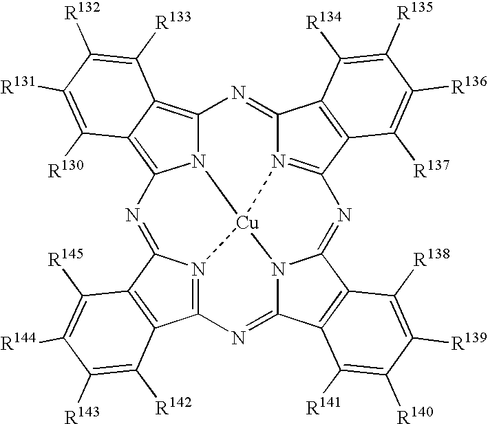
C12=N3C(=NC4=C5C(=C6N4[Cu]34N3C(=N1)C1=C(C3=NC3=N4C(=N6)C4=C3C([R137])=C([R136])C([R135])=C4[R134])C([R138])=C([R139])C([R140])=C1[R141])C([R133])=C([R132])C([R131])=C5[R130])C1=C2C([R142])=C([R143])C([R144])=C1[R145]
